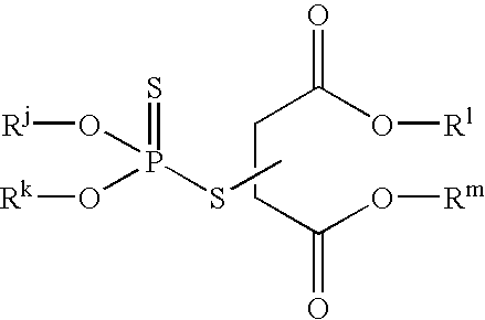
C(O[Rm])(CCC(O[Rl])=O)=O.CSP(=S)(O[Rj])O[Rk]
